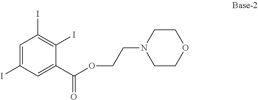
C1=C(I)C=C(C(OCCN2CCOCC2)=O)C(I)=C1I
